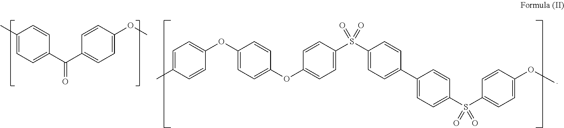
C1(C)=CC=C(C(C2=CC=C(OC)C=C2)=O)C=C1.C1(C2=CC=C(S(C3=CC=C(OC)C=C3)(=O)=O)C=C2)=CC=C(S(C2=CC=C(OC3=CC=C(OC4=CC=C(C)C=C4)C=C3)C=C2)(=O)=O)C=C1
